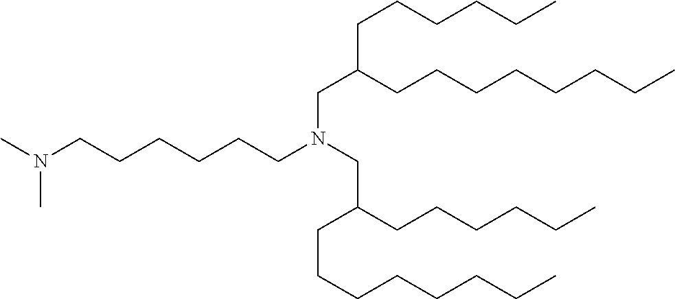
C(C(CCCCCCCC)CCCCCC)N(CCCCCCN(C)C)CC(CCCCCC)CCCCCCCC
